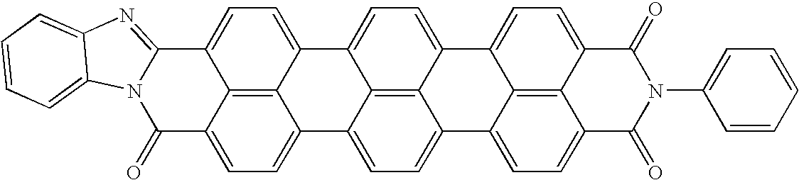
C12=CC=C3C4=C1C(=CC=C4C1=CC=C4C5=C1C3=CC=C5C(=O)N(C1=CC=CC=C1)C4=O)C1=CC=C3C4=C1C2=CC=C4C(=O)N1C3=NC2=CC=CC=C12
